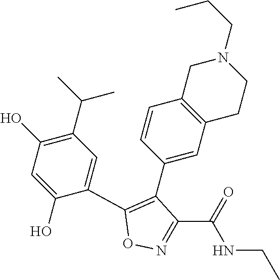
C1(O)=C(C(C)C)C=C(C2=C(C3=CC4=C(C=C3)CN(CCC)CC4)C(C(=O)NCC)=NO2)C(O)=C1
